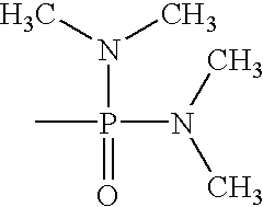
CP(=O)(N(C)C)N(C)C
